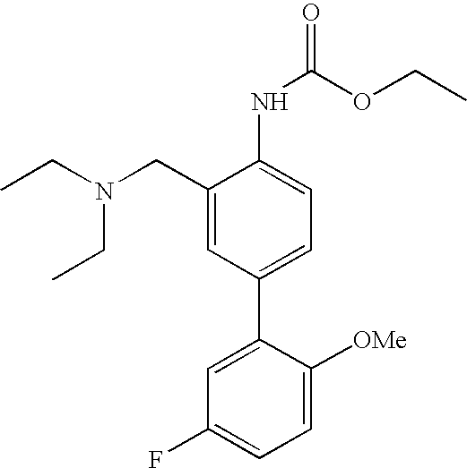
C1=C(CN(CC)CC)C(NC(OCC)=O)=CC=C1C1=CC(F)=CC=C1[OMe]
